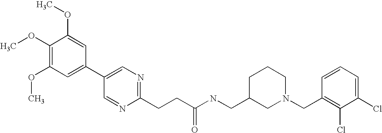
C1(OC)=C(OC)C=C(C2=CN=C(CCC(NCC3CN(CC4=C(Cl)C(Cl)=CC=C4)CCC3)=O)N=C2)C=C1OC
